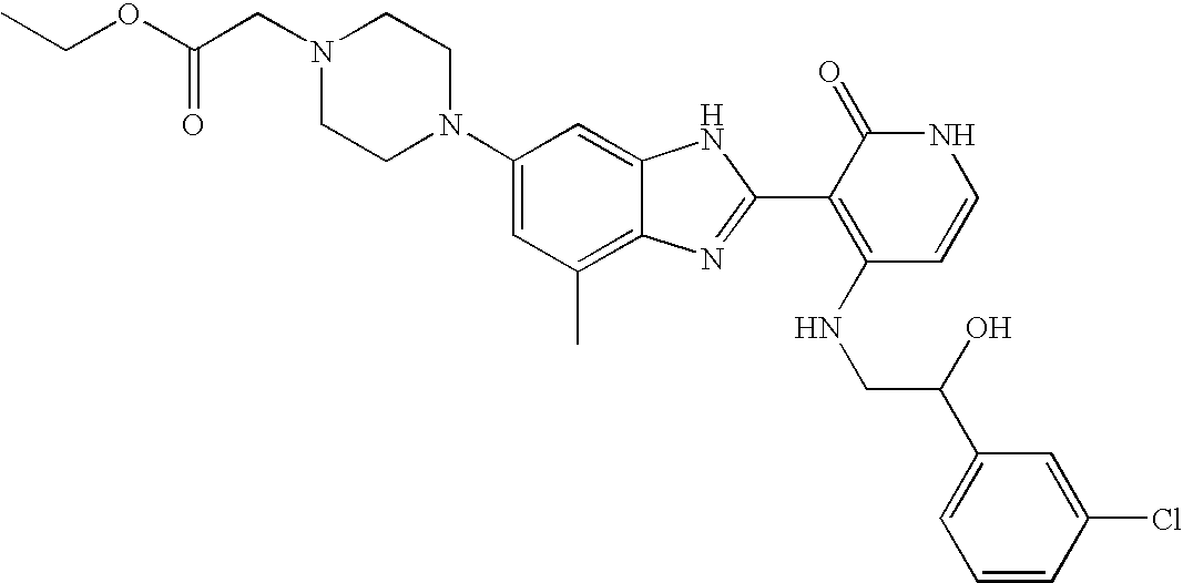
C1(C)=C2C(=CC(N3CCN(CC(OCC)=O)CC3)=C1)NC(C1=C(NCC(C3=CC=CC(Cl)=C3)O)C=CNC1=O)=N2
